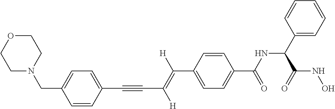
C(C1=CC=C(C(NC(C2=CC=CC=C2)C(NO)=O)=O)C=C1)(=C(C#CC1=CC=C(CN2CCOCC2)C=C1)[H])[H]
